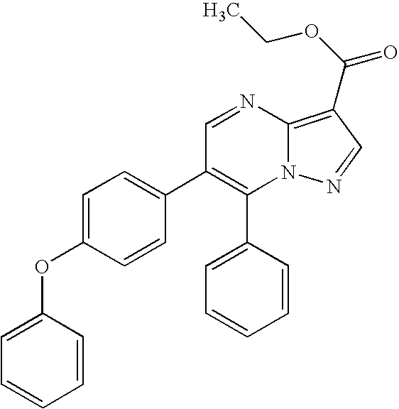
C1(C2=CC=CC=C2)=C(C2=CC=C(OC3=CC=CC=C3)C=C2)C=NC2=C(C(OCC)=O)C=NN12
